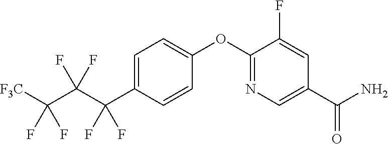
C1=C(C(C(C([F3C])(F)F)(F)F)(F)F)C=CC(OC2=NC=C(C(N)=O)C=C2F)=C1
